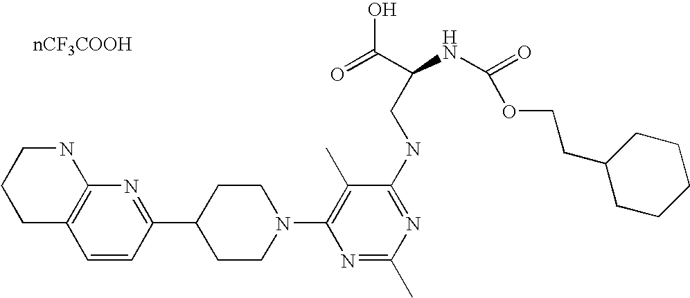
C1=CC(C2CCN(C3=C(C)C(NCC(NC(=O)OCCC4CCCCC4)C(=O)O)=NC(C)=N3)CC2)=NC2=C1CCCN2
